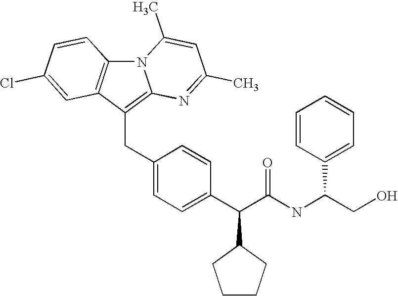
N12C3=C(C(CC4=CC=C(C(C(NC(CO)C5=CC=CC=C5)=O)C5CCCC5)C=C4)=C1N=C(C)C=C2C)C=C(Cl)C=C3
